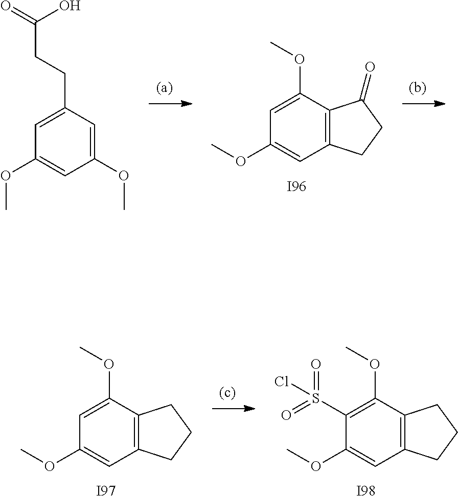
[I96].C1(OC)=CC2=C(C(OC)=C1)C(=O)CC2.C1(OC)=CC(OC)=CC(CCC(=O)O)=C1.[I98].C1(OC)=CC2=C(C(OC)=C1S(=O)(=O)Cl)CCC2.[I97].C1(OC)=CC2=C(C(OC)=C1)CCC2
